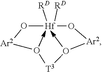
[T3]1O[Ar2]O[Hf]([RD])([RD])O[Ar2]O1
